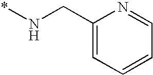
C1(CN*)=CC=CC=N1
